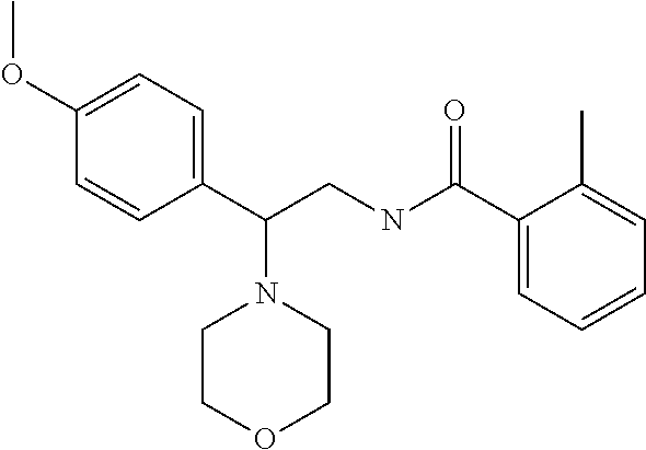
C1(OC)=CC=C(C(CNC(=O)C2=CC=CC=C2C)N2CCOCC2)C=C1
